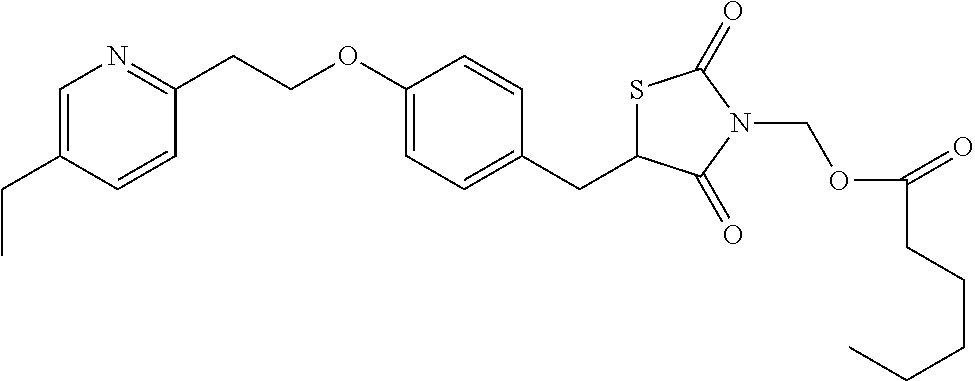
C1=C(CC)C=CC(CCOC2=CC=C(CC3SC(=O)N(COC(CCCCC)=O)C3=O)C=C2)=N1
